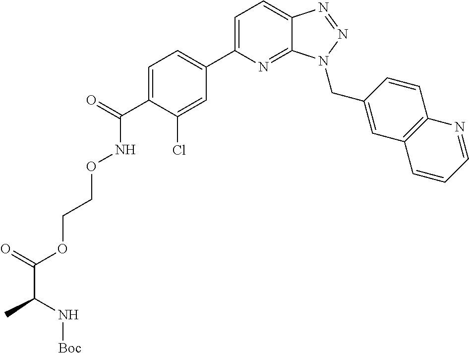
C1=C(C(=O)NOCCOC(C(C)N[Boc])=O)C(Cl)=CC(C2=CC=C3C(=N2)N(CC2=CC4=C(C=C2)N=CC=C4)N=N3)=C1
